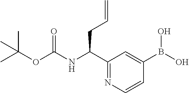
C1(C(NC(OC(C)(C)C)=O)CC=C)=NC=CC(B(O)O)=C1
